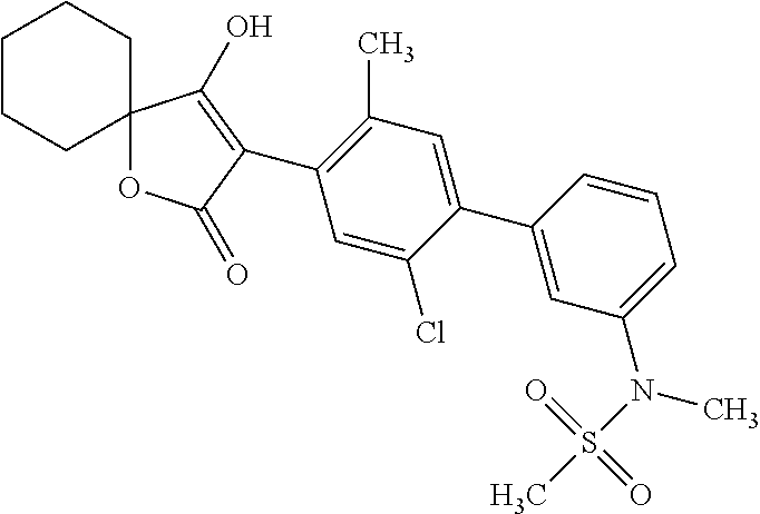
C1CCC2(CC1)OC(=O)C(C1=C(C)C=C(C3=CC(N(S(C)(=O)=O)C)=CC=C3)C(Cl)=C1)=C2O
